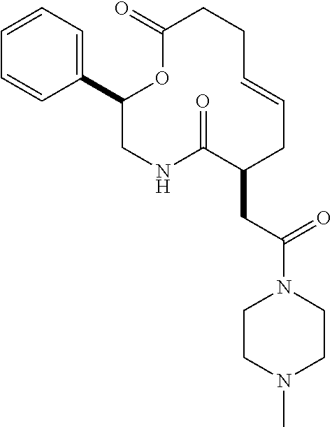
C1(C2=CC=CC=C2)CNC(=O)C(CC(N2CCN(C)CC2)=O)CC=CCCC(=O)O1
